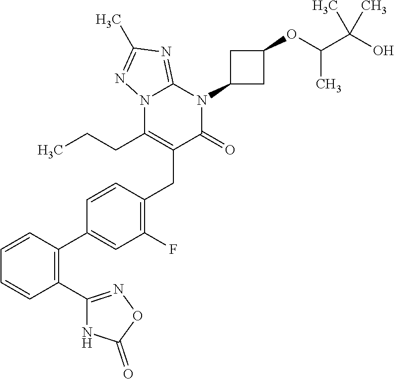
C1=CC=CC(C2=NOC(=O)N2)=C1C1=CC(F)=C(CC2=C(CCC)N3C(=NC(C)=N3)N(C3CC(OC(C(O)(C)C)C)C3)C2=O)C=C1
